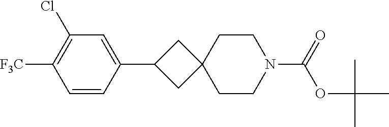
C1(C2CC3(C2)CCN(C(=O)OC(C)(C)C)CC3)=CC(Cl)=C([F3C])C=C1
